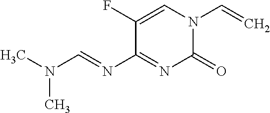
C(=C)N1C(=O)N=C(N=CN(C)C)C(F)=C1
